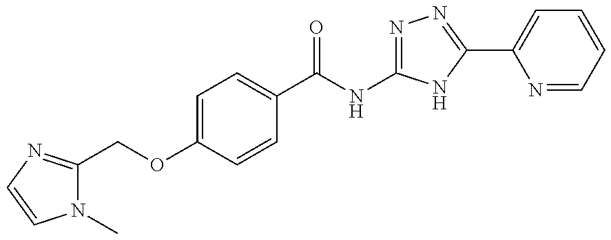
N1(C)C(COC2=CC=C(C(NC3=NN=C(C4=CC=CC=N4)N3)=O)C=C2)=NC=C1
